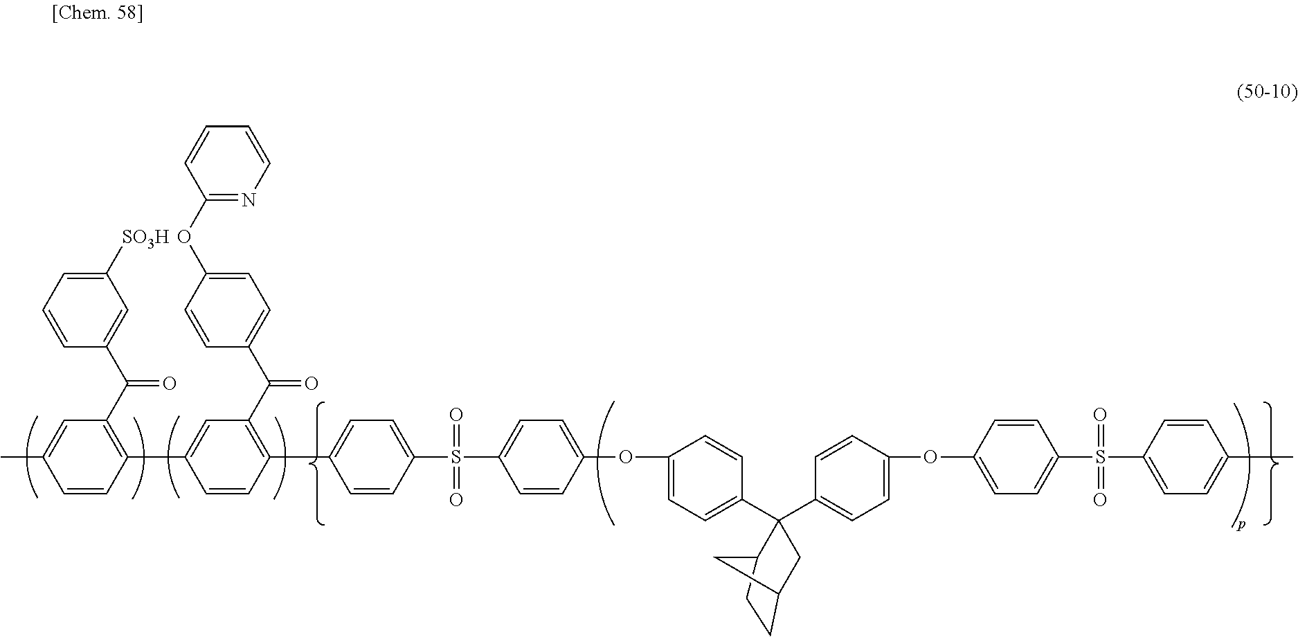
C12CCC(CC1(C1=CC=C(OC3=CC=C(S(C4=CC=C(C5=C(C(=O)C6=CC=C(OC7=NC=CC=C7)C=C6)C=C(C6=C(C(C7=CC([SO3H])=CC=C7)=O)C=C(C)C=C6)C=C5)C=C4)(=O)=O)C=C3)C=C1)C1=CC=C(OC3=CC=C(S(=O)(=O)C4=CC=C(C)C=C4)C=C3)C=C1)C2
